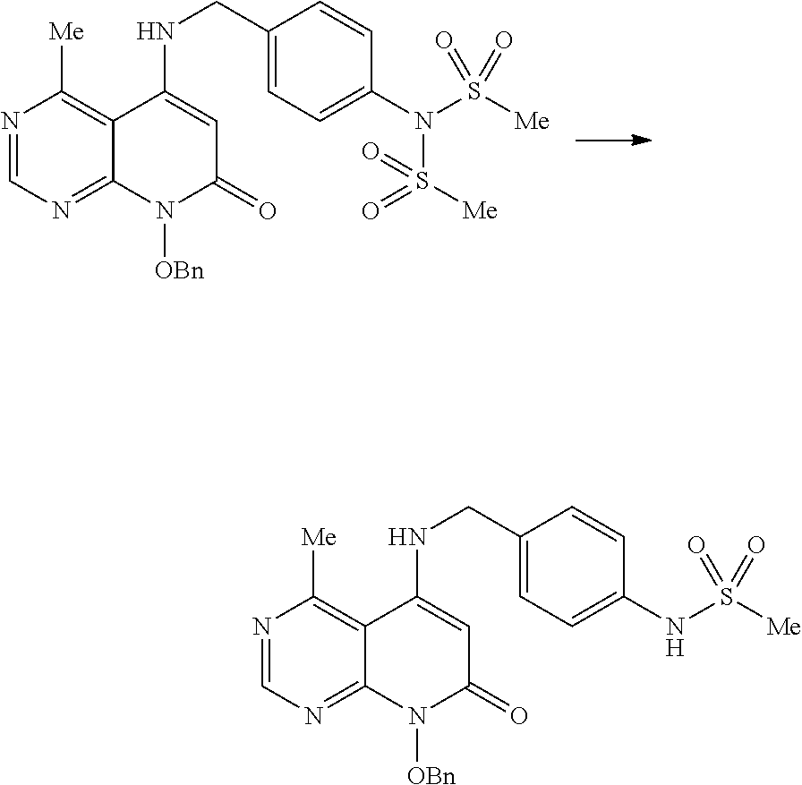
N1=CN=C2C(=C1[Me])C(NCC1=CC=C(N(S([Me])(=O)=O)S([Me])(=O)=O)C=C1)=CC(=O)N2[OBn].N1=CN=C2C(=C1[Me])C(NCC1=CC=C(NS([Me])(=O)=O)C=C1)=CC(=O)N2[OBn]
